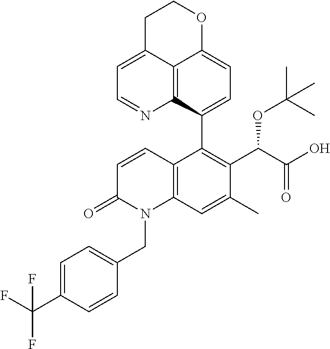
C12=C3C(C4=C(C(C(O)=O)OC(C)(C)C)C(C)=CC5=C4C=CC(=O)N5CC4=CC=C(C(F)(F)F)C=C4)=CC=C1OCCC2=CC=N3
